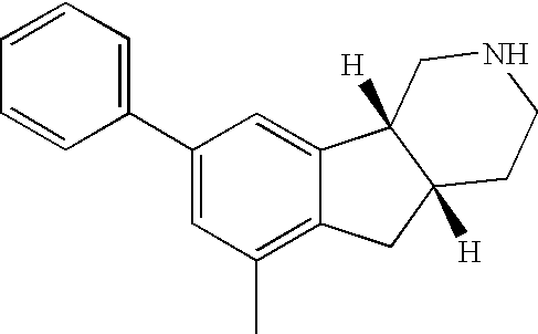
C1(C2=CC=CC=C2)=CC(C)=C2C(=C1)C1([H])C([H])(C2)CCNC1
